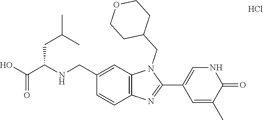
C12=C(N=C(C3=CNC(=O)C(C)=C3)N1CC1CCOCC1)C=CC(CNC(C(O)=O)CC(C)C)=C2.Cl
